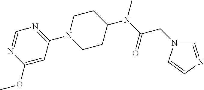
C1(OC)=CC(N2CCC(N(C(=O)CN3C=NC=C3)C)CC2)=NC=N1
